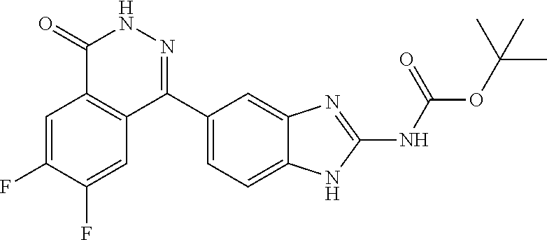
O(C(C)(C)C)C(=O)NC1=NC2=CC(C3=NNC(=O)C4=C3C=C(F)C(F)=C4)=CC=C2N1
